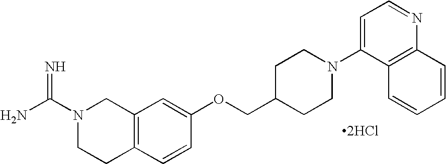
C12=C(C=CC(OCC3CCN(C4=CC=NC5=C4C=CC=C5)CC3)=C1)CCN(C(N)=N)C2.[2HCl]
